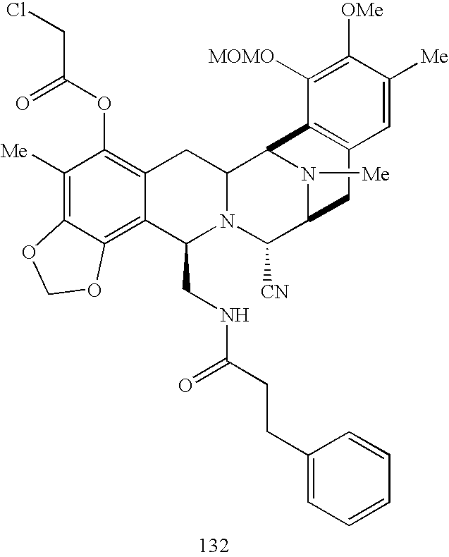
C1([Me])=C2C(=C3C(=C1OC(CCl)=O)CC1N(C3CNC(CCC3=CC=CC=C3)=O)C([CN])C3N([Me])C1C1=C(C3)C=C([Me])C([OMe])=C1[MOMO])OCO2
